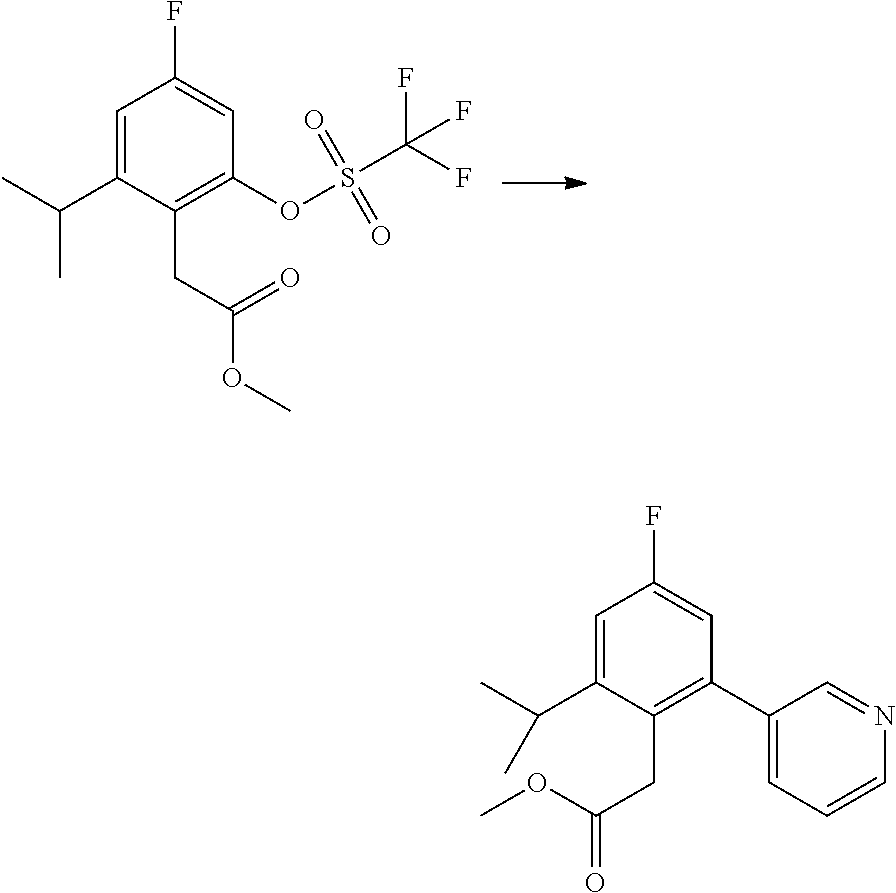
C1=C(C(C)C)C(CC(OC)=O)=C(OS(C(F)(F)F)(=O)=O)C=C1F.C1=C(C(C)C)C(CC(=O)OC)=C(C2=CC=CN=C2)C=C1F
